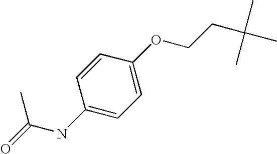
C1(OCCC(C)(C)C)=CC=C(NC(=O)C)C=C1
